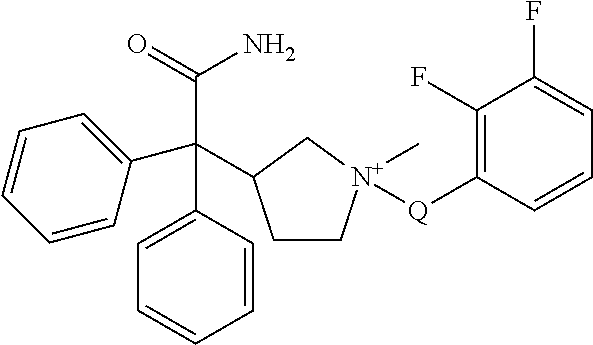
C1=CC(C(C2=CC=CC=C2)(C(=O)N)C2CC[N+](C)([Q]C3=C(F)C(F)=CC=C3)C2)=CC=C1
